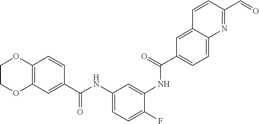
C12=C(C=C(C(NC3=CC=C(F)C(NC(C4=CC=C5C(=C4)C=CC(C=O)=N5)=O)=C3)=O)C=C1)OCCO2
